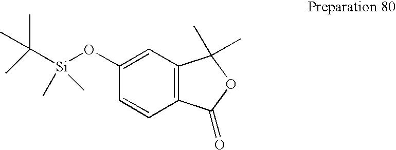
C1(O[Si](C(C)(C)C)(C)C)=CC2=C(C=C1)C(=O)OC2(C)C
